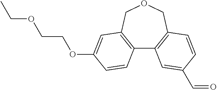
C12=C(COCC3=C1C=C(C=O)C=C3)C=C(OCCOCC)C=C2
